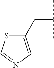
C1(CC(C)C)=CN=CS1
